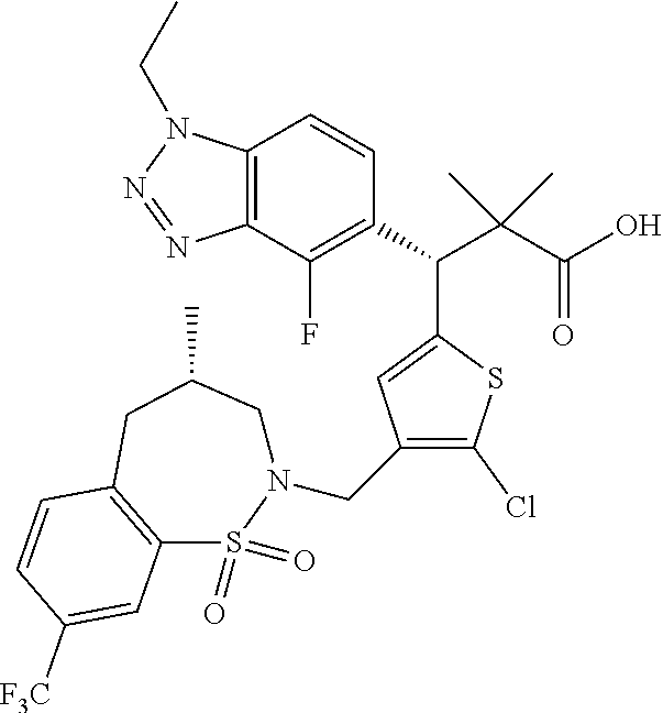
C12=C(C(F)=C(C(C(C(O)=O)(C)C)C3=CC(CN4CC(C)CC5=C(S4(=O)=O)C=C([F3C])C=C5)=C(Cl)S3)C=C1)N=NN2CC
